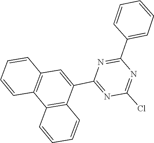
C12=C(C3=C(C(C4=NC(Cl)=NC(C5=CC=CC=C5)=N4)=C1)C=CC=C3)C=CC=C2
